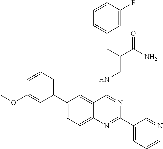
C1(C2=CC=CC(OC)=C2)=CC=C2C(=C1)C(NCC(C(N)=O)CC1=CC=CC(F)=C1)=NC(C1=CC=CN=C1)=N2
